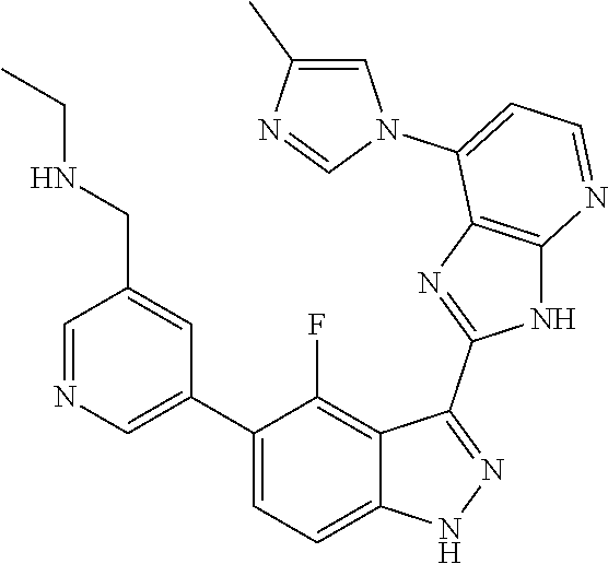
C1=NC=C(C2=CC=C3C(=C2F)C(C2=NC4=C(N2)N=CC=C4N2C=C(C)N=C2)=NN3)C=C1CNCC
